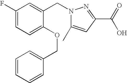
C1(F)=CC=C(OCC2=CC=CC=C2)C(CN2C(C)=CC(C(=O)O)=N2)=C1
